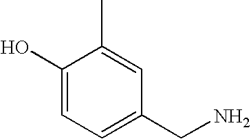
C1(O)=CC=C(CN)C=C1C
